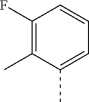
C1(F)=C(C)C(C)=CC=C1
